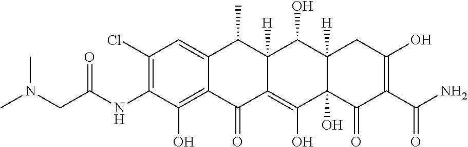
C1(Cl)=C(NC(CN(C)C)=O)C(O)=C2C(=C1)C(C)C1([H])C(=C(O)C3(O)C([H])(C1O)CC(O)=C(C(N)=O)C3=O)C2=O
